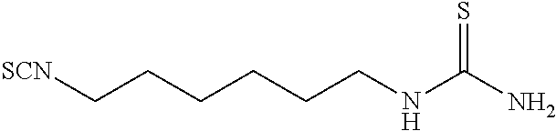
[SCN]CCCCCCNC(N)=S
